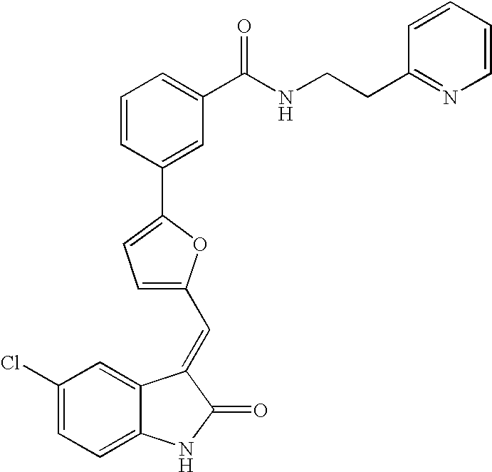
C1(Cl)=CC=C2C(=C1)C(=CC1=CC=C(C3=CC(C(NCCC4=NC=CC=C4)=O)=CC=C3)O1)C(=O)N2
